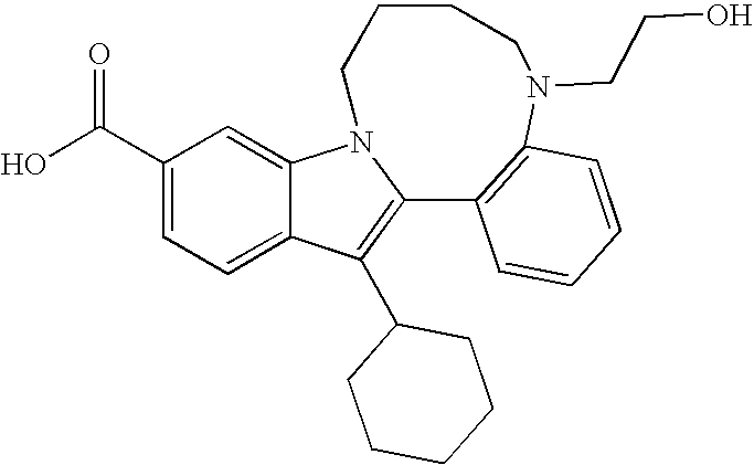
C1(C(O)=O)=CC=C2C(=C1)N1C(=C2C2CCCCC2)C2=C(C=CC=C2)N(CCO)CCCC1
